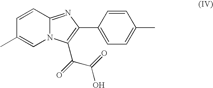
C12=NC(C3=CC=C(C)C=C3)=C(C(=O)C(O)=O)N1C=C(C)C=C2
